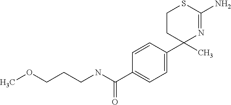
C1(C)(C2=CC=C(C(NCCCOC)=O)C=C2)N=C(N)SCC1
